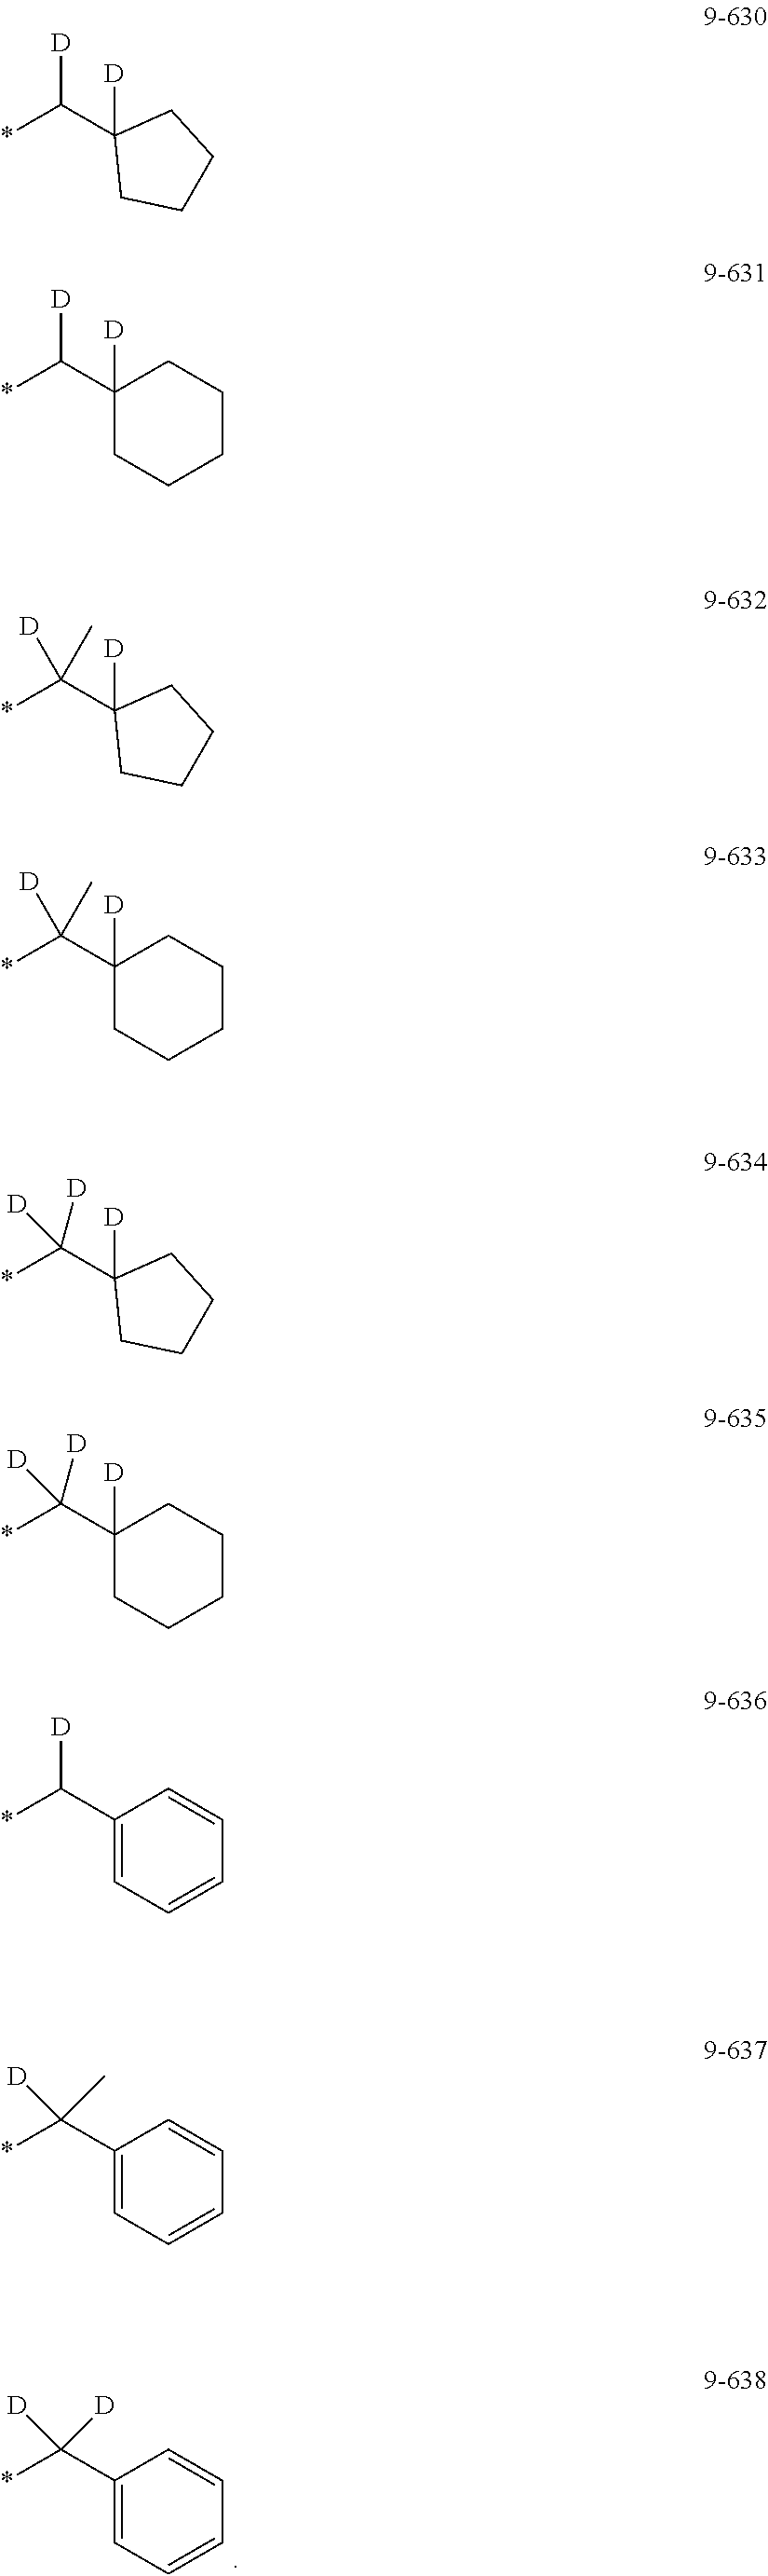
*C(C1=CC=CC=C1)([D])[D].*C(C1([D])CCCC1)[D].*C(C1([D])CCCCC1)[D].*C(C1([D])CCCC1)(C)[D].*C(C1([D])CCCCC1)(C)[D].*C(C1([D])CCCC1)([D])[D].*C(C1([D])CCCCC1)([D])[D].*C(C1=CC=CC=C1)[D].*C(C1=CC=CC=C1)(C)[D]
